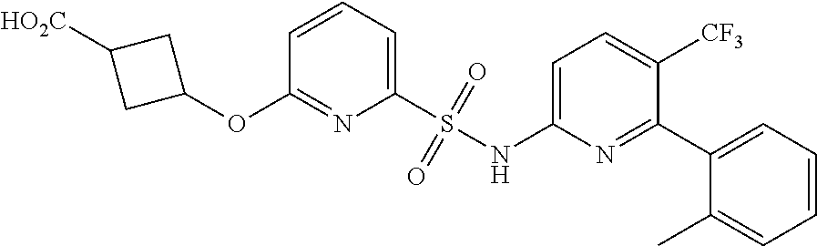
C1=CC=C(S(NC2=CC=C([CF3])C(C3=CC=CC=C3C)=N2)(=O)=O)N=C1OC1CC([HO2C])C1
